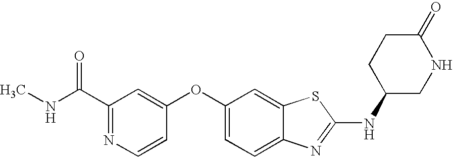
N1=C(C(=O)NC)C=C(OC2=CC=C3C(=C2)SC(NC2CNC(=O)CC2)=N3)C=C1
